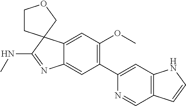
C1(C2=CC3=C(C=N2)C=CN3)=C(OC)C=C2C(=C1)N=C(NC)C21COCC1
